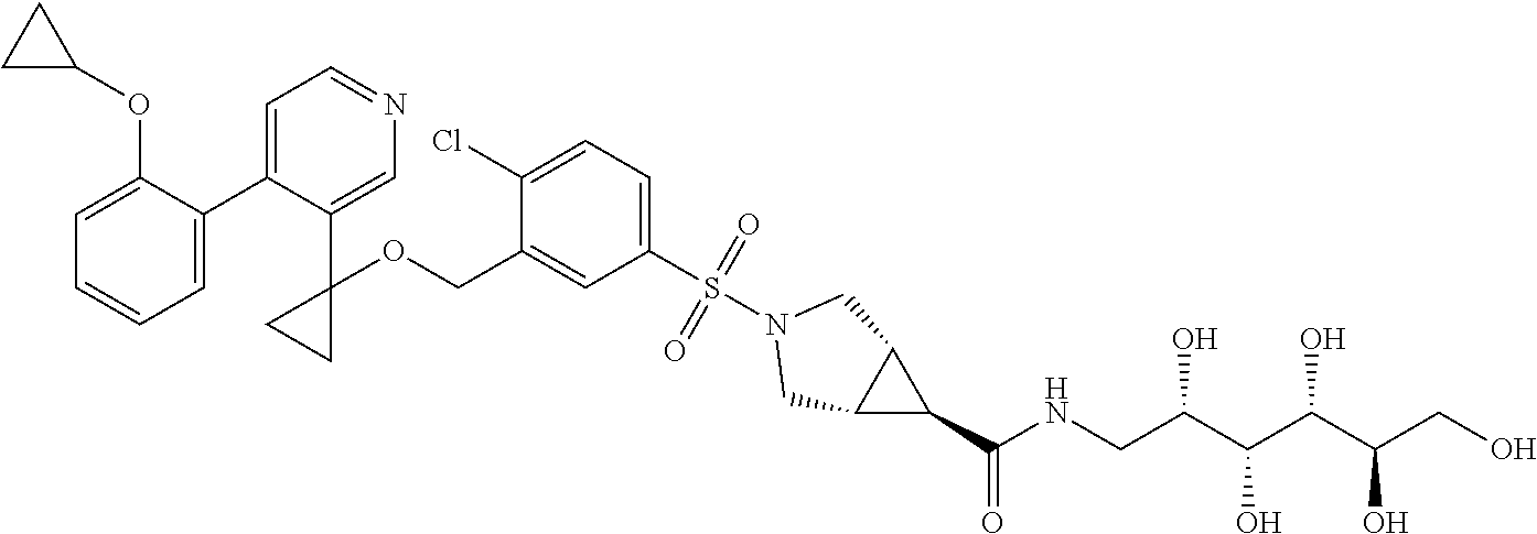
C1=C(C2=CC=NC=C2C2(OCC3=CC(S(=O)(=O)N4CC5C(C4)C5C(NCC(C(C(C(CO)O)O)O)O)=O)=CC=C3Cl)CC2)C(OC2CC2)=CC=C1
